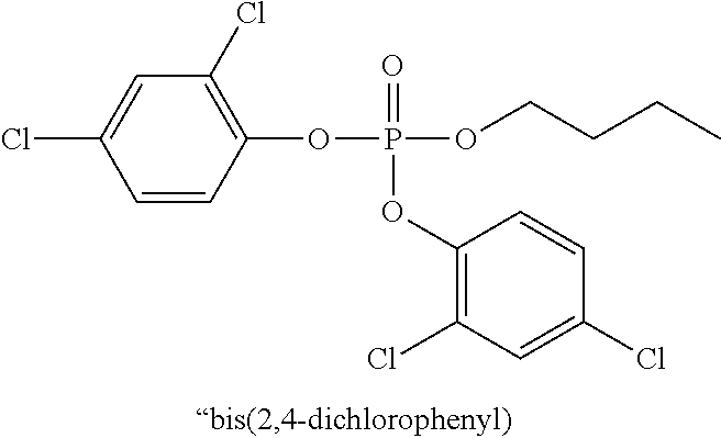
C1=CC(OP(OCCCC)(=O)OC2=C(Cl)C=C(Cl)C=C2)=C(Cl)C=C1Cl
